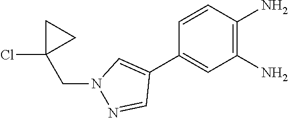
C1(C2=CN(CC3(Cl)CC3)N=C2)=CC(N)=C(N)C=C1
